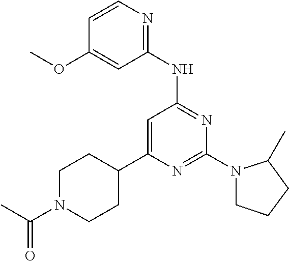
N1=C(N2CCCC2C)N=C(NC2=NC=CC(OC)=C2)C=C1C1CCN(C(C)=O)CC1
